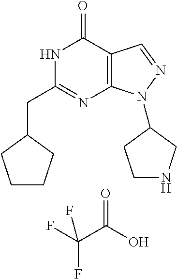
C1(CC2=NC3=C(C(=O)N2)C=NN3C2CCNC2)CCCC1.C(C(=O)O)(F)(F)F
